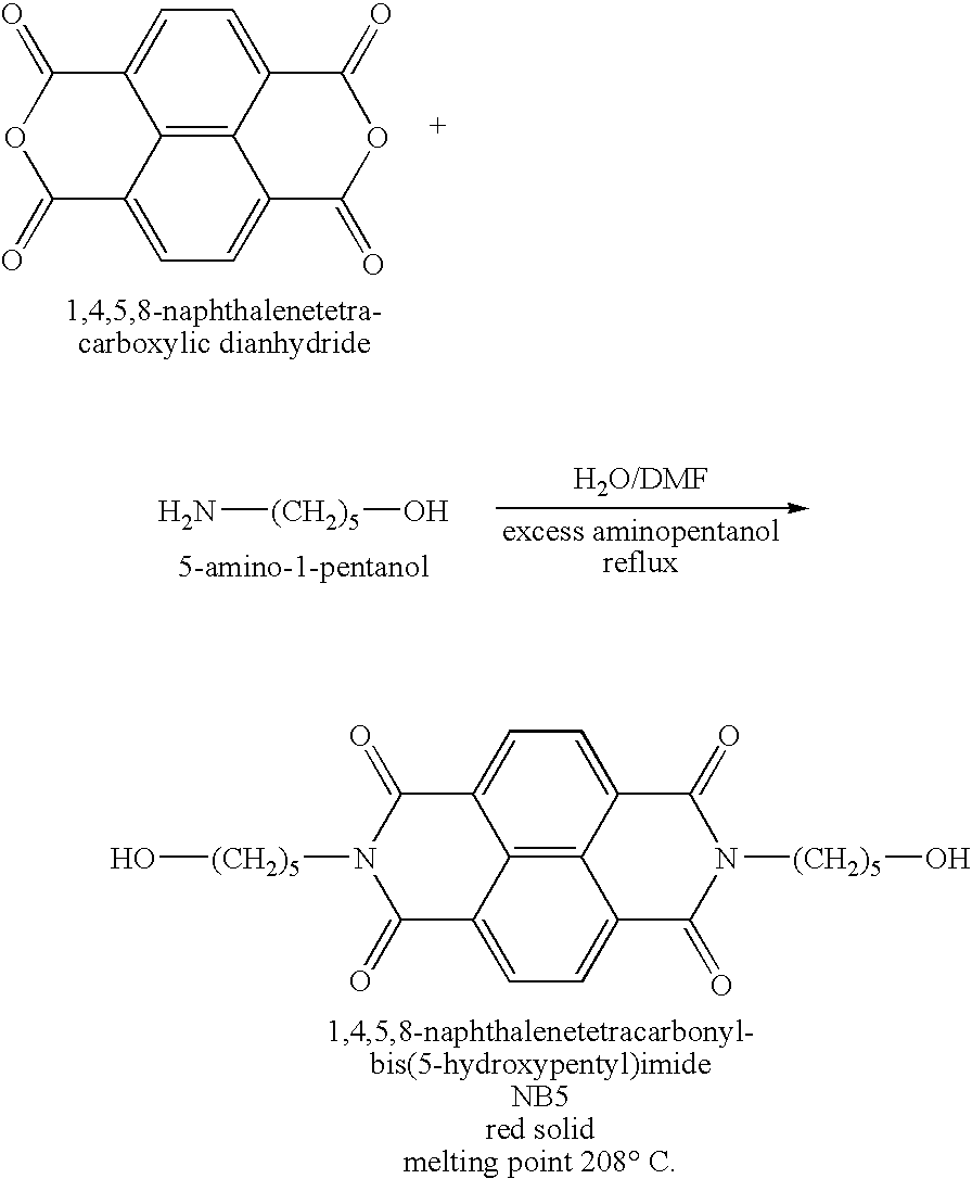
C12=C3C4=CC=C1C(=O)OC(=O)C2=CC=C3C(=O)OC4=O.N[(CH2)5]O.C12=C3C4=CC=C1C(=O)N([(CH2)5]O)C(=O)C2=CC=C3C(=O)N([(CH2)5]O)C4=O
